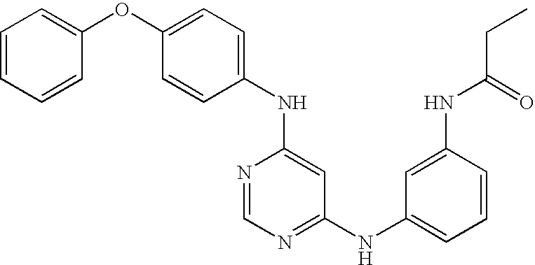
C1=C(OC2=CC=CC=C2)C=CC(NC2=CC(NC3=CC=CC(NC(CC)=O)=C3)=NC=N2)=C1
